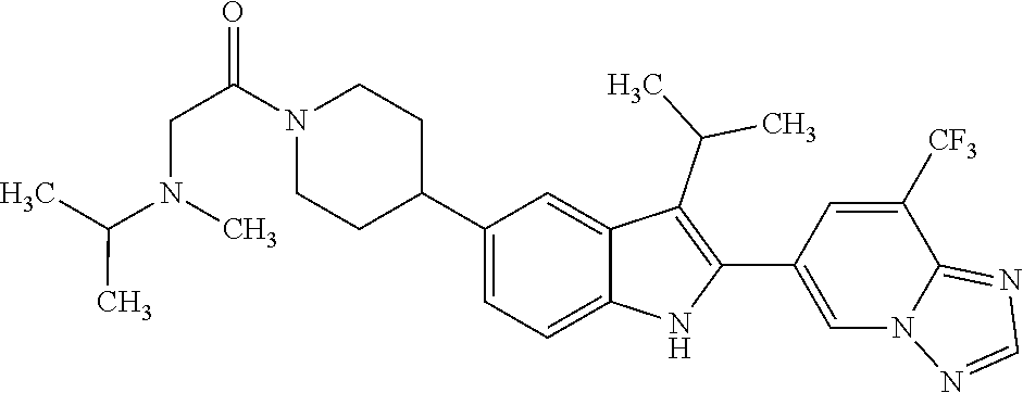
C1(C2CCN(C(=O)CN(C(C)C)C)CC2)=CC=C2C(=C1)C(C(C)C)=C(C1=CN3C(=NC=N3)C([CF3])=C1)N2
